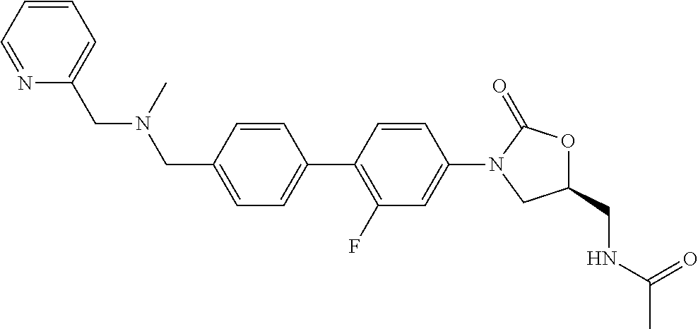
C1(CN(CC2=CC=C(C3=C(F)C=C(N4CC(CNC(C)=O)OC4=O)C=C3)C=C2)C)=CC=CC=N1
